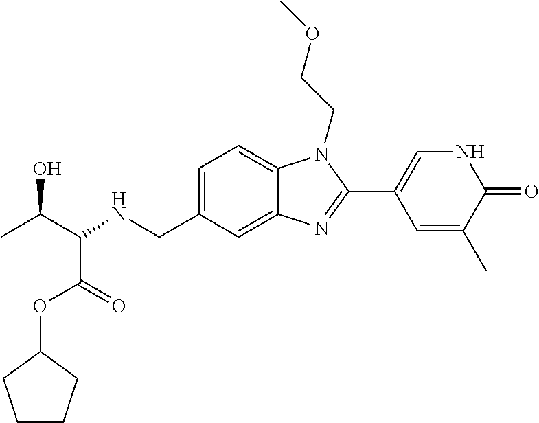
C(C(NCC1=CC=C2C(=C1)N=C(C1=CNC(=O)C(C)=C1)N2CCOC)C(=O)OC1CCCC1)(O)C
